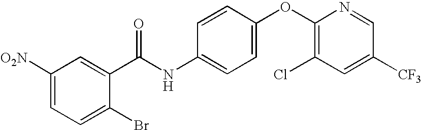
C1([O2N])=CC=C(Br)C(C(NC2=CC=C(OC3=C(Cl)C=C([CF3])C=N3)C=C2)=O)=C1
